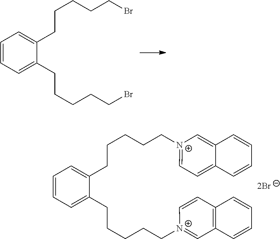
C1=CC=C(CCCCCBr)C(CCCCCBr)=C1.C1=CC=C(CCCCC[N+]2=CC3=C(C=C2)C=CC=C3)C(CCCCC[N+]2=CC=C3C(=C2)C=CC=C3)=C1
